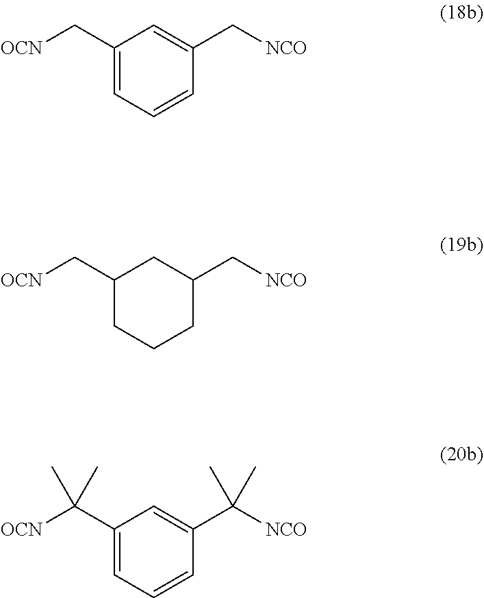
C1(C[OCN])=CC=CC(C[NCO])=C1.C1(C[OCN])CCCC(C[NCO])C1.C1(C([OCN])(C)C)=CC=CC(C([NCO])(C)C)=C1
